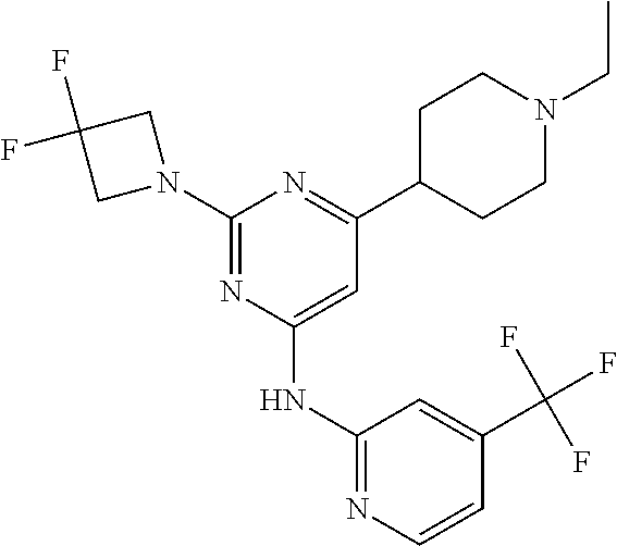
C1(N2CC(F)(F)C2)=NC(NC2=NC=CC(C(F)(F)F)=C2)=CC(C2CCN(CC)CC2)=N1
